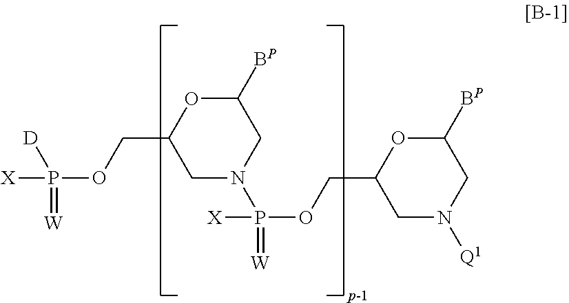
C1N(P(OCC2CN([Q1])CC([BP])O2)([X])=[W])CC([BP])OC1COP([X])([D])=[W]
